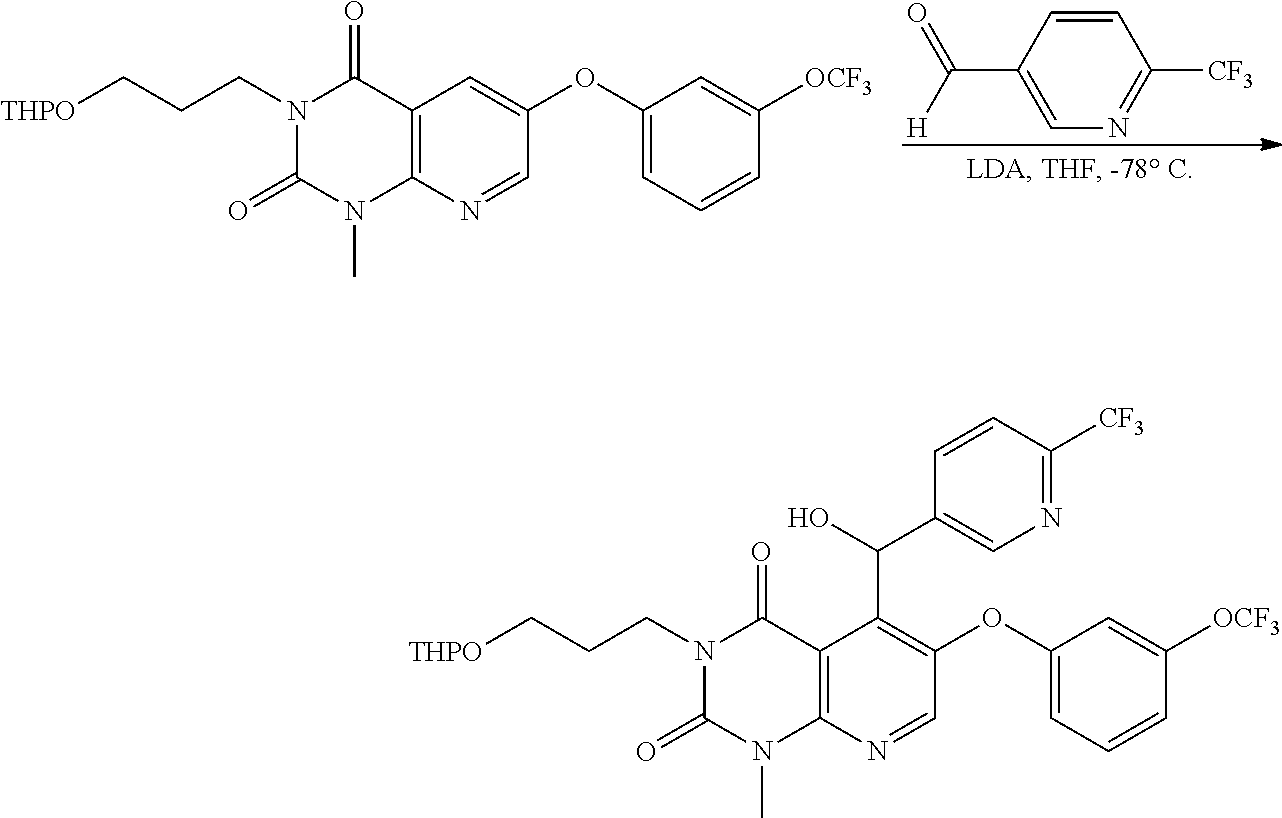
C1=C(C(=O)[H])C=CC([CF3])=N1.N1(CCC[THPO])C(=O)N(C)C2=C(C1=O)C=C(OC1=CC=CC([OCF3])=C1)C=N2.N1(CCC[THPO])C(=O)N(C)C2=C(C1=O)C(C(O)C1=CN=C([CF3])C=C1)=C(OC1=CC=CC([OCF3])=C1)C=N2
